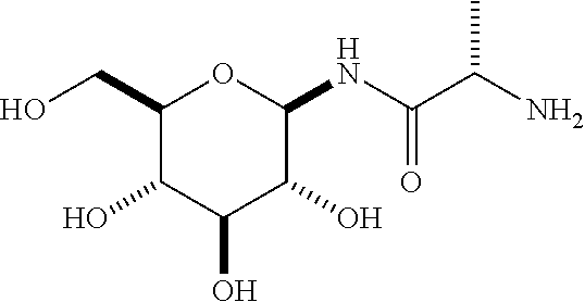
C1(CO)C(O)C(O)C(O)C(NC(C(N)C)=O)O1
